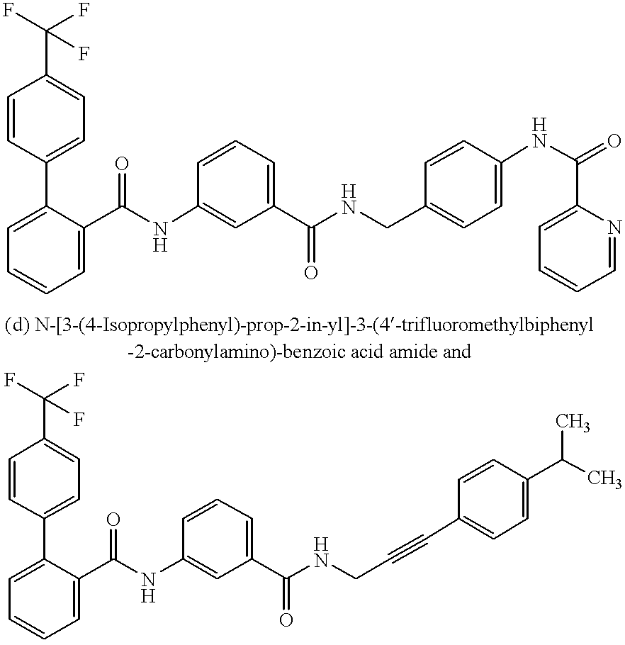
C1=C(C2=CC=C(C(F)(F)F)C=C2)C(C(NC2=CC(C(NCC3=CC=C(NC(=O)C4=CC=CC=N4)C=C3)=O)=CC=C2)=O)=CC=C1.C1=C(C2=CC=C(C(F)(F)F)C=C2)C(C(NC2=CC(C(NCC#CC3=CC=C(C(C)C)C=C3)=O)=CC=C2)=O)=CC=C1
